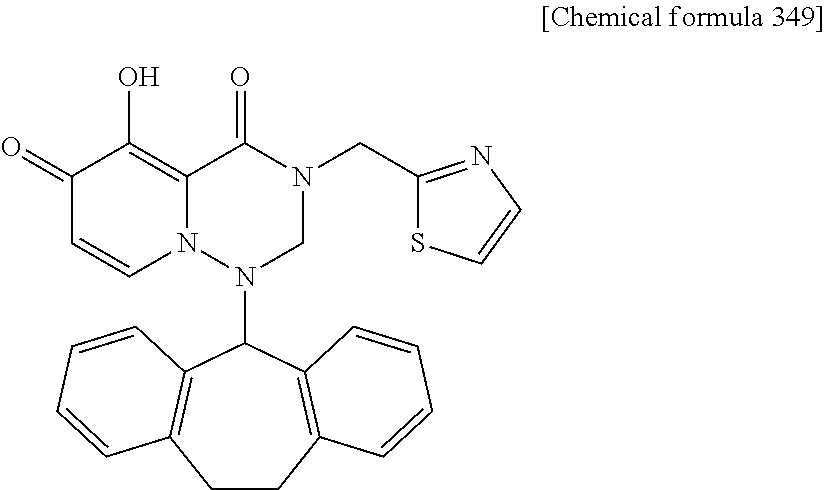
C1CC2=C(C(N3CN(CC4=NC=CS4)C(=O)C4=C(O)C(=O)C=CN34)C3=C1C=CC=C3)C=CC=C2
